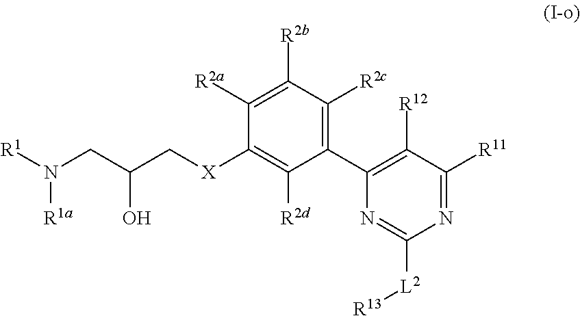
C1(C2=C([R12])C([R11])=NC([L2][R13])=N2)=C([R2c])C([R2b])=C([R2a])C([X]CC(CN([R1])[R1a])O)=C1[R2d]
